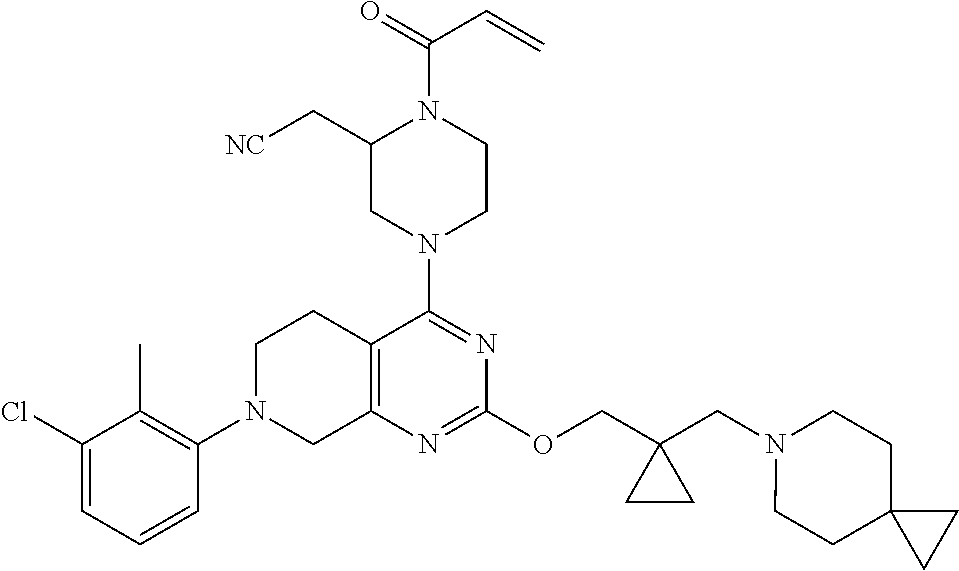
C1(Cl)=CC=CC(N2CC3=C(CC2)C(N2CCN(C(=O)C=C)C(C[NC])C2)=NC(OCC2(CN4CCC5(CC4)CC5)CC2)=N3)=C1C
